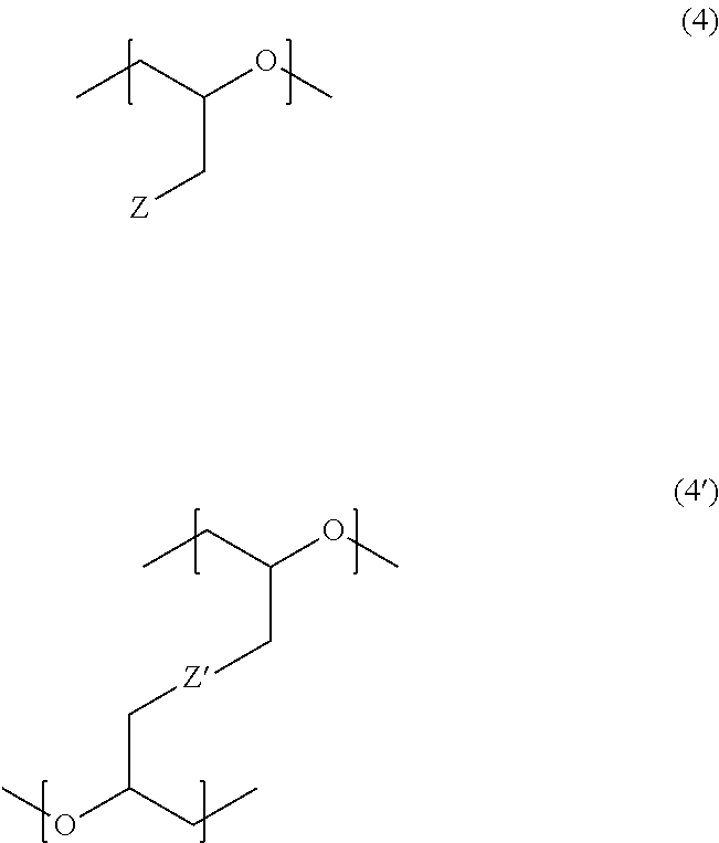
CCC(C[Z])OC.CCC(C[Z]CC(CC)OC)OC
